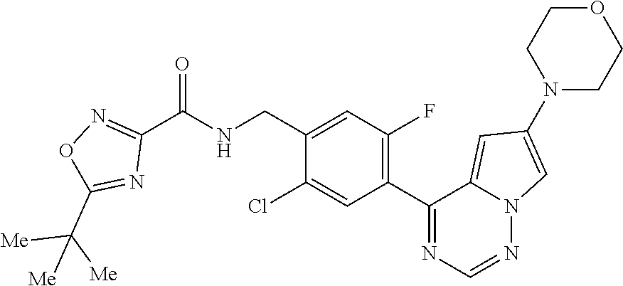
C1(CNC(C2=NOC(C([Me])([Me])[Me])=N2)=O)=CC(F)=C(C2=NC=NN3C2=CC(N2CCOCC2)=C3)C=C1Cl
